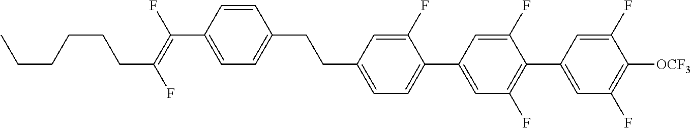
C(C1=CC=C(C2=CC(F)=C(C3=CC(F)=C([OCF3])C(F)=C3)C(F)=C2)C(F)=C1)CC1=CC=C(C(=C(F)CCCCCC)F)C=C1
